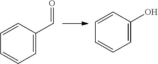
C1=CC(C=O)=CC=C1.C1=CC(O)=CC=C1
